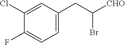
C1=C(Cl)C(F)=CC=C1CC([CHO])Br
